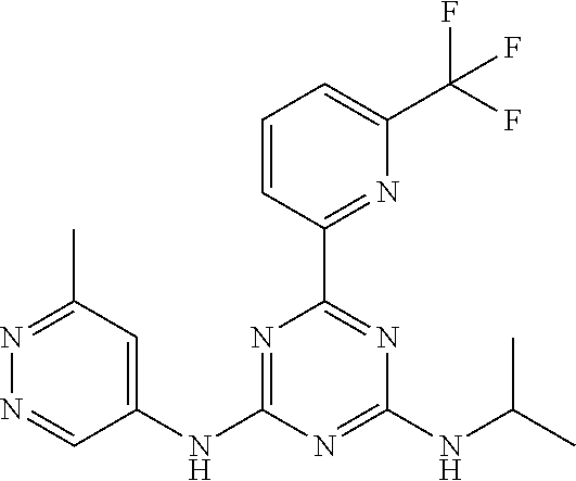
C1=CC(C2=NC(NC(C)C)=NC(NC3=CC(C)=NN=C3)=N2)=NC(C(F)(F)F)=C1
